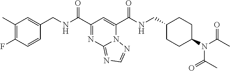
C1(C)=C(F)C=CC(CNC(C2=NC3=NC=NN3C(C(NCC3CCC(N(C(C)=O)C(=O)C)CC3)=O)=C2)=O)=C1
